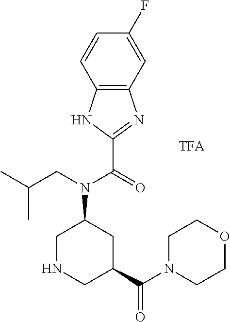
C12=C(C=C(F)C=C1)N=C(C(N(C1CNCC(C(=O)N3CCOCC3)C1)CC(C)C)=O)N2
